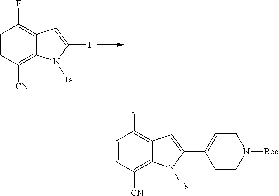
C1=CC([CN])=C2C(=C1F)C=C(I)N2[Ts].C1=CC([CN])=C2C(=C1F)C=C(C1=CCN([Boc])CC1)N2[Ts]
